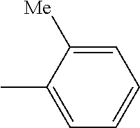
C1=C(C)C([Me])=CC=C1
